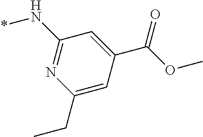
C1(N*)=NC(CC)=CC(C(OC)=O)=C1
